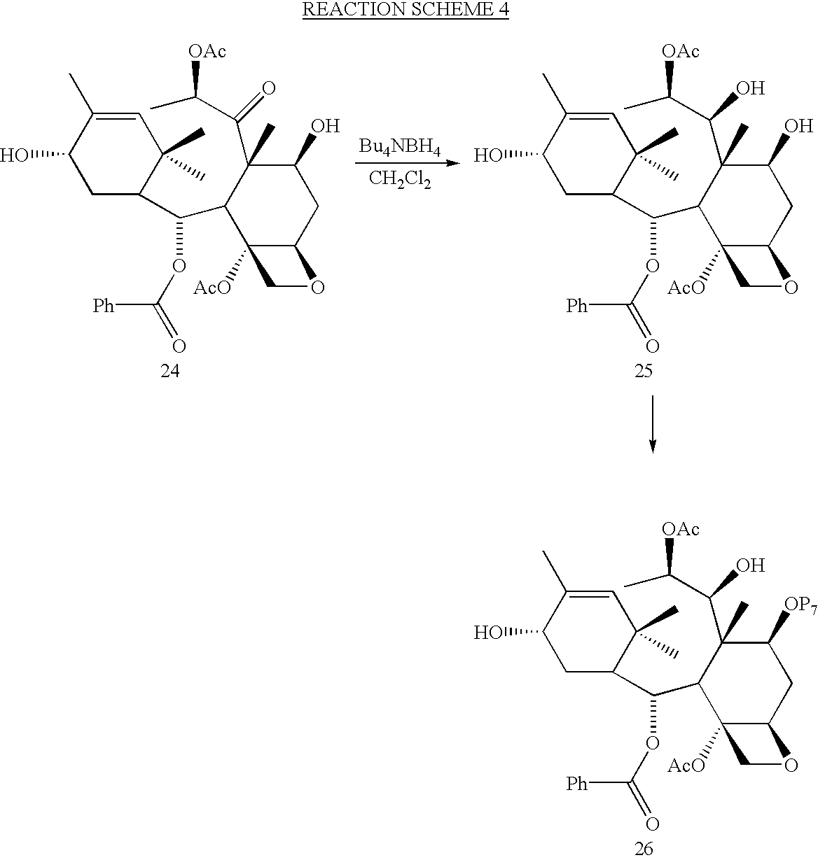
C1(C(C2C(C(C(C)[OAc])O)(C)C([OP7])CC3C2([AcO])CO3)OC(=O)[Ph])C(C)(C)C=C(C)C(O)C1.[CH2Cl2].C1(C(C2C(C(C(C)[OAc])=O)(C)C(O)CC3C2([AcO])CO3)OC(=O)[Ph])C(C)(C)C=C(C)C(O)C1.C1(C(C2C(C(C(C)[OAc])O)(C)C(O)CC3C2([AcO])CO3)OC(=O)[Ph])C(C)(C)C=C(C)C(O)C1
